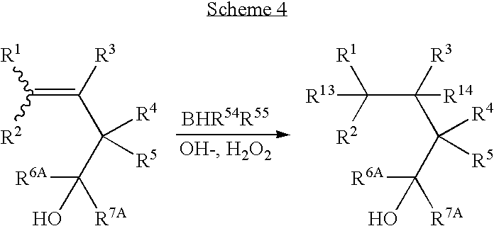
[R6A]C(C(C(=C([R2])[R1])[R3])([R4])[R5])(O)[R7A].[R6A]C(C(C(C([R2])([R1])[R13])([R3])[R14])([R4])[R5])(O)[R7A]
